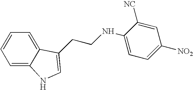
C1=C2C(=CC=C1)C(CCNC1=CC=C([NO2])C=C1[NC])=CN2
